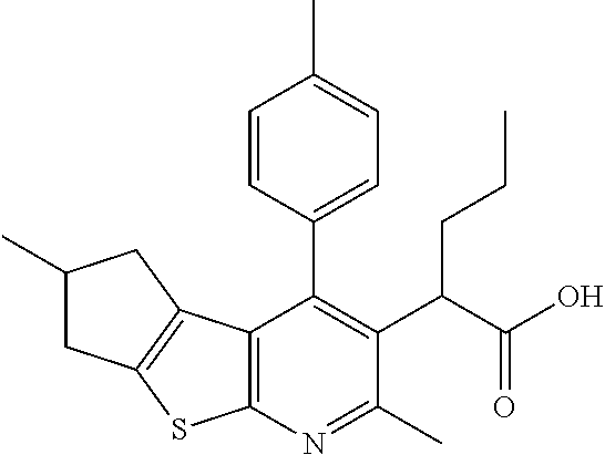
C12=C(N=C(C)C(C(C(O)=O)CCC)=C1C1=CC=C(C)C=C1)SC1=C2CC(C)C1
